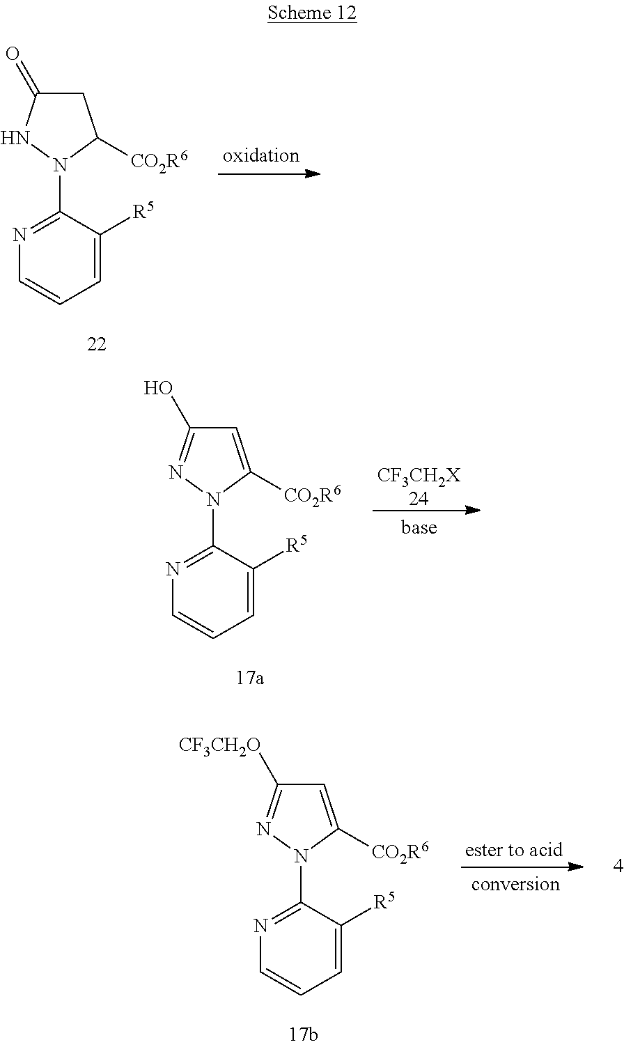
C1=C([R5])C(N2C([CO2R6])CC(=O)N2)=NC=C1.C1=C([R5])C(N2C([CO2R6])=CC(O)=N2)=NC=C1.[CF3CH2X24].C1=C([R5])C(N2C([CO2R6])=CC([CF3CH2O])=N2)=NC=C1.[ester to acid]
